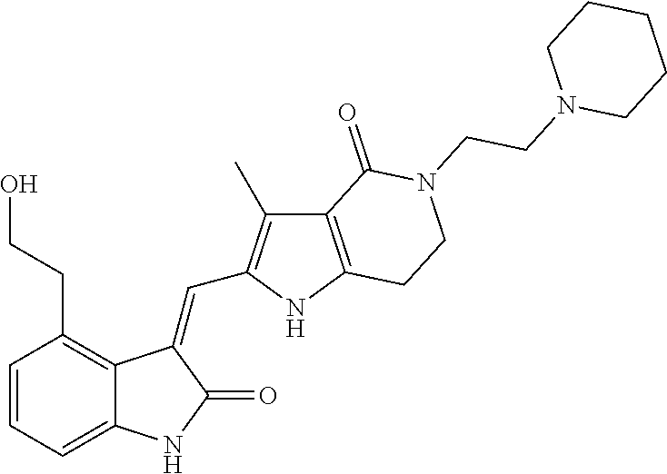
C1=CC=C2C(=C1CCO)C(=CC1=C(C)C3=C(N1)CCN(CCN1CCCCC1)C3=O)C(=O)N2
